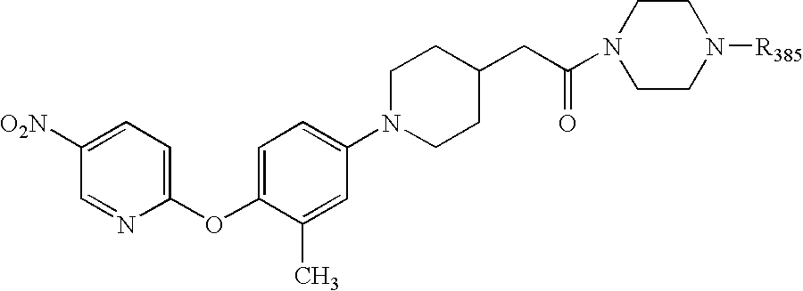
C1(N2CCC(CC(N3CCN([R385])CC3)=O)CC2)=CC=C(OC2=CC=C([NO2])C=N2)C(C)=C1
